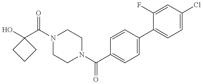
N1(C(C2(O)CCC2)=O)CCN(C(=O)C2=CC=C(C3=CC=C(Cl)C=C3F)C=C2)CC1
